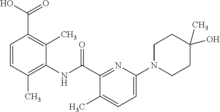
C1=CC(C)=C(NC(C2=NC(N3CCC(O)(C)CC3)=CC=C2C)=O)C(C)=C1C(O)=O
